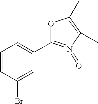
C1=CC(Br)=CC(C2=N(=O)C(C)=C(C)O2)=C1
